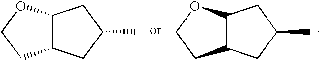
C12C(CC(C)C1)CCO2.C12C(CC(C)C1)CCO2
